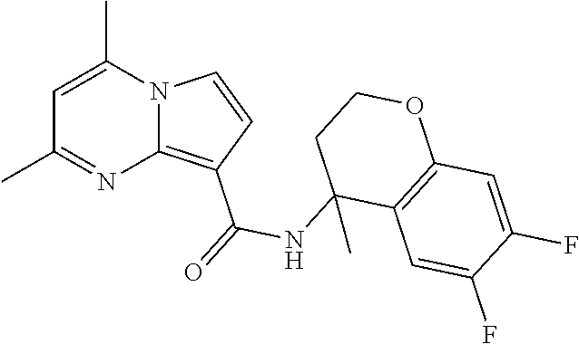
C1=C(C)N2C(=C(C(=O)NC3(C)C4=C(OCC3)C=C(F)C(F)=C4)C=C2)N=C1C
